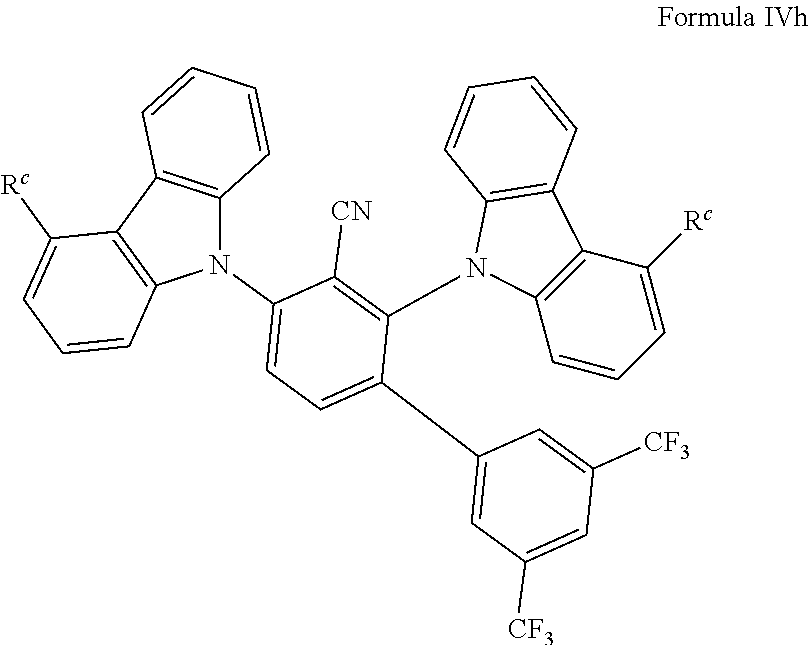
N1(C2=CC=C(C3=CC([CF3])=CC([CF3])=C3)C(N3C4=C(C([Rc])=CC=C4)C4=C3C=CC=C4)=C2[CN])C2=C(C3=C1C=CC=C3[Rc])C=CC=C2
